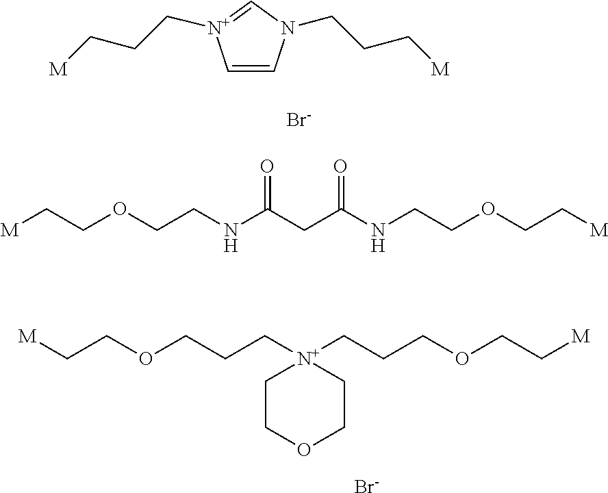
C1=CN(CCC[M])C=[N+]1CCC[M].[Br-].[M]CCOCCC[N+]1(CCCOCC[M])CCOCC1.[Br-].[M]CCOCCNC(CC(NCCOCC[M])=O)=O
